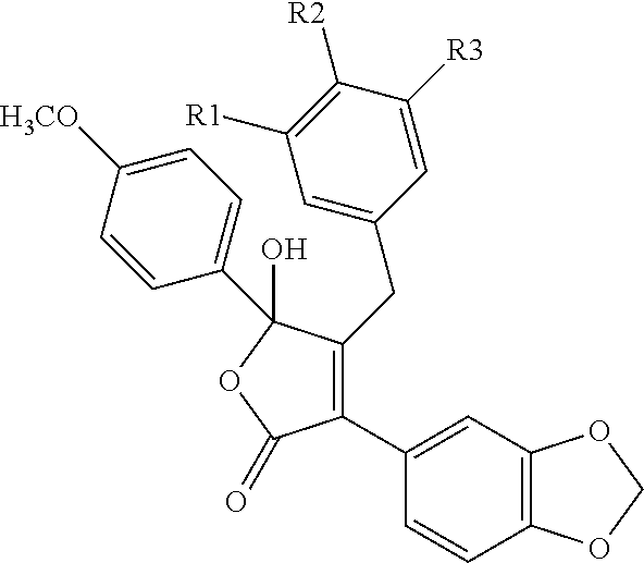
C1(C2=CC3=C(C=C2)OCO3)=C(CC2=CC([R1])=C([R2])C([R3])=C2)C(O)(C2=CC=C([H3CO])C=C2)OC1=O
